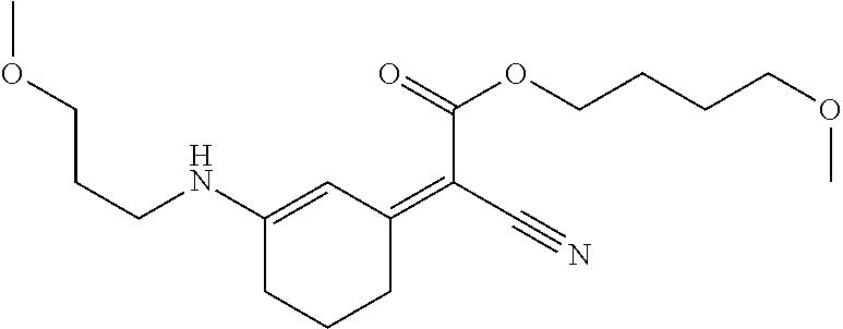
C(CNC1=CC(=C(C#N)C(=O)OCCCCOC)CCC1)COC
